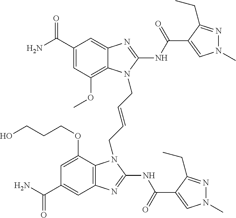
C1(C(N)=O)=CC(OC)=C2C(=C1)N=C(NC(=O)C1=CN(C)N=C1CC)N2CC=CCN1C2=C(C=C(C(N)=O)C=C2OCCCO)N=C1NC(=O)C1=CN(C)N=C1CC
